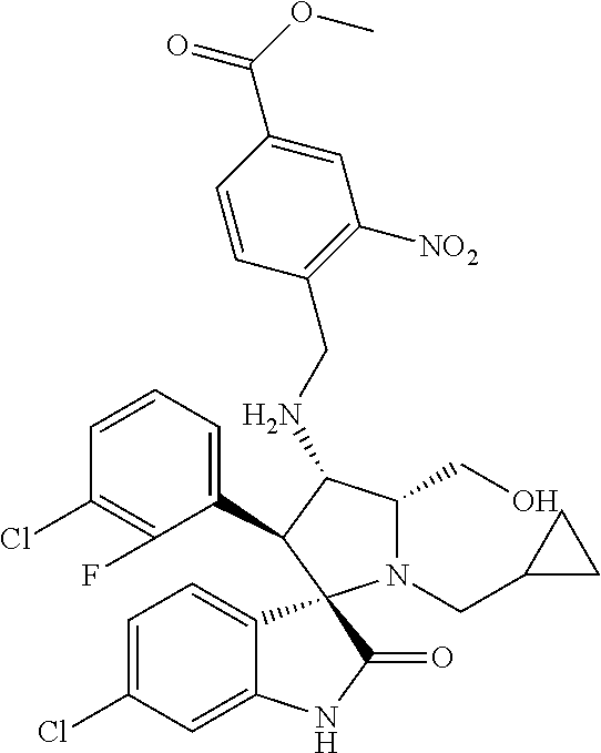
C1(Cl)=C(F)C(C2C(NCC3=C([NO2])C=C(C(OC)=O)C=C3)C(CO)N(CC3CC3)C23C2=CC=C(Cl)C=C2NC3=O)=CC=C1
